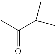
C(=O)(C)C(C)C
